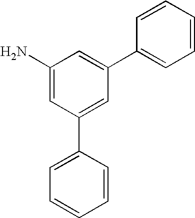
C1(N)=CC(C2=CC=CC=C2)=CC(C2=CC=CC=C2)=C1
